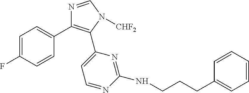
C1=C(F)C=CC(C2=C(C3=CC=NC(NCCCC4=CC=CC=C4)=N3)N([CHF2])C=N2)=C1
